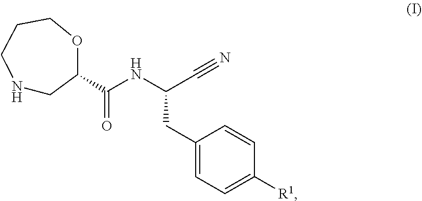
N1CC(C(NC(C#N)CC2=CC=C([R1])C=C2)=O)OCCC1
